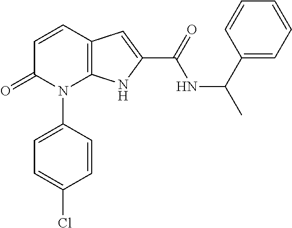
C12=C(C=CC(=O)N1C1=CC=C(Cl)C=C1)C=C(C(NC(C)C1=CC=CC=C1)=O)N2
